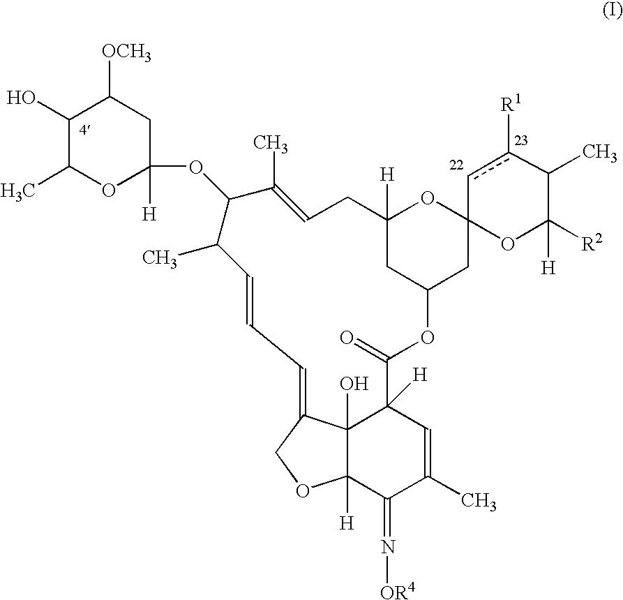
C12([H])C3(O)C(=CC=CC(C)C(OC4([H])CC([OCH3])C(O)C(C)O4)C(C)=CCC4([H])OC5(CC(OC(=O)C3([H])C=C(C)C1=N[OR4])C4)OC([R2])([H])C(C)c([R1])c5)CO2
